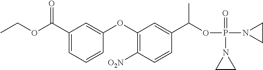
C1(C(OCC)=O)=CC=CC(OC2=C([O2N])C=CC(C(OP(N3CC3)(=O)N3CC3)C)=C2)=C1
